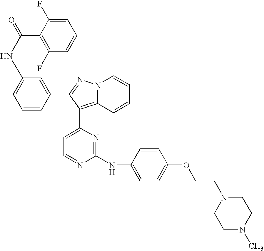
N(C1=CC=CC(C2=NN3C(=C2C2=CC=NC(NC4=CC=C(OCCN5CCN(C)CC5)C=C4)=N2)C=CC=C3)=C1)C(=O)C1=C(F)C=CC=C1F
